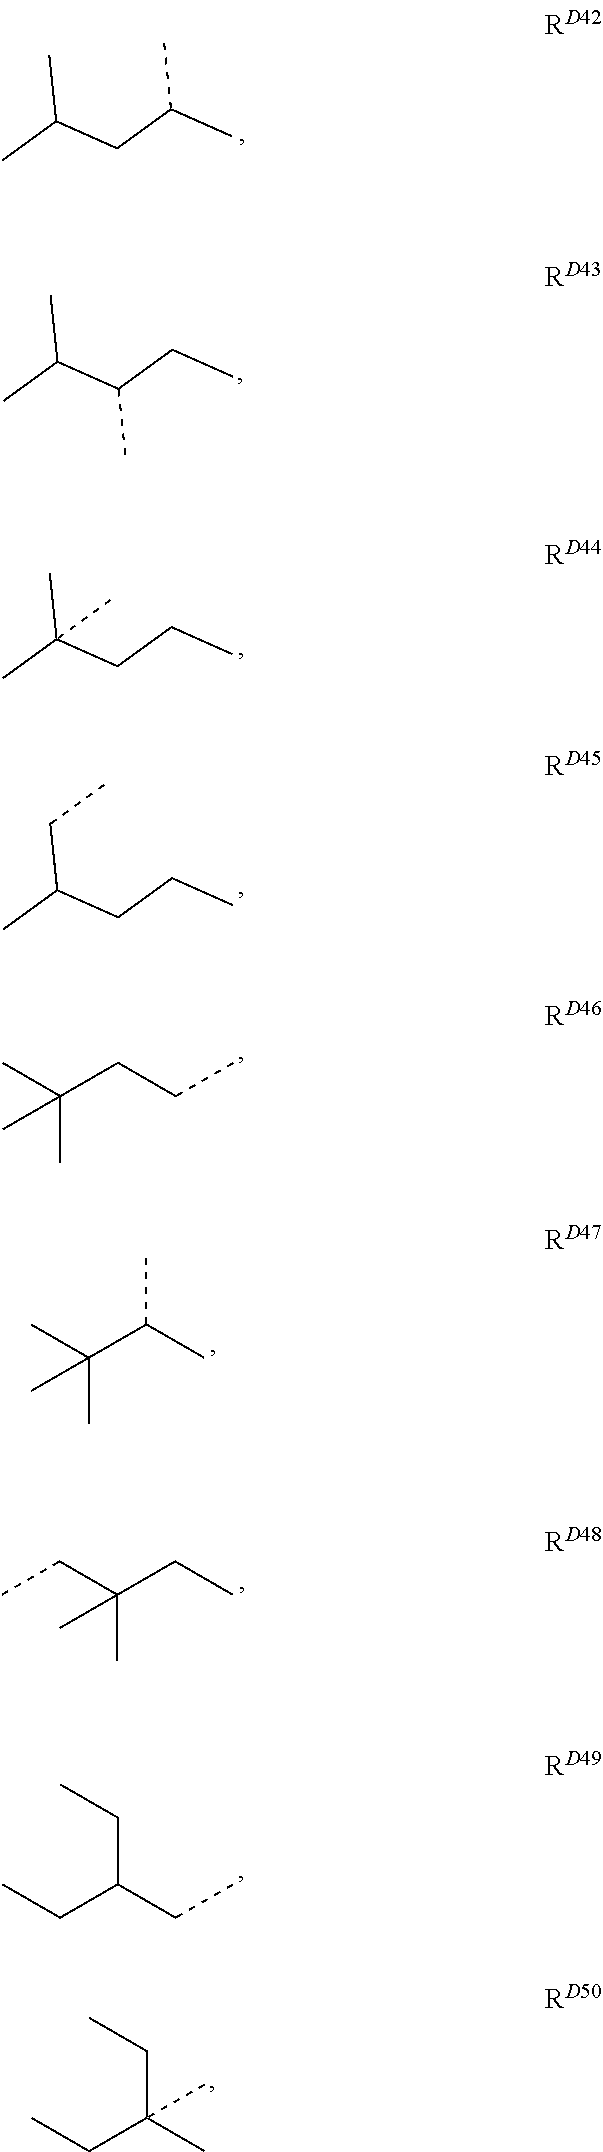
CC(CC(C)C)C.CCC(C(C)C)C.CCCC(C)(C)C.CCCC(C)CC.CC(C)(CCC)C.CC(C)(C(C)C)C.CC(CC)(CC)C.C(C(CC)CC)C.C(C(C)(CC)C)C
